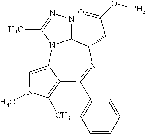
C1=C2C(=C(C)N1C)C(C1=CC=CC=C1)=NC(CC(OC)=O)C1=NN=C(C)N21
